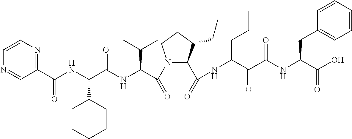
N1(C(C(NC(C(NC(C2=NC=CN=C2)=O)C2CCCCC2)=O)C(C)C)=O)C(C(=O)NC(CCC)C(=O)C(=O)NC(CC2=CC=CC=C2)C(=O)O)C(CC)CC1
